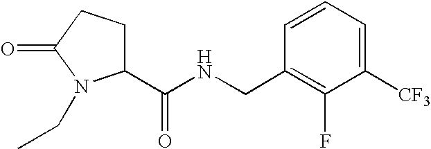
C1=CC=C([CF3])C(F)=C1CNC(C1CCC(=O)N1CC)=O
